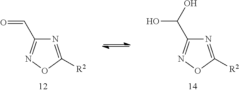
N1=C([R2])ON=C1C=O.N1=C([R2])ON=C1C(O)O
